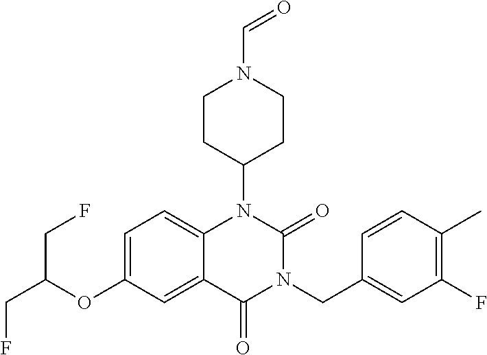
C12=CC=C(OC(CF)CF)C=C1C(=O)N(CC1=CC(F)=C(C)C=C1)C(=O)N2C1CCN(C=O)CC1
